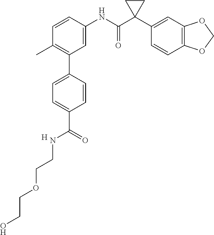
C1=C(NC(C2(C3=CC4=C(C=C3)OCO4)CC2)=O)C=CC(C)=C1C1=CC=C(C(=O)NCCOCCO)C=C1.[H]
